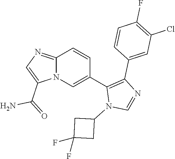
C12=NC=C(C(=O)N)N1C=C(C1=C(C3=CC(Cl)=C(F)C=C3)N=CN1C1CC(F)(F)C1)C=C2
